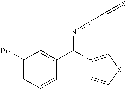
C1(Br)=CC=CC(C(C2=CSC=C2)N=CC=S)=C1
